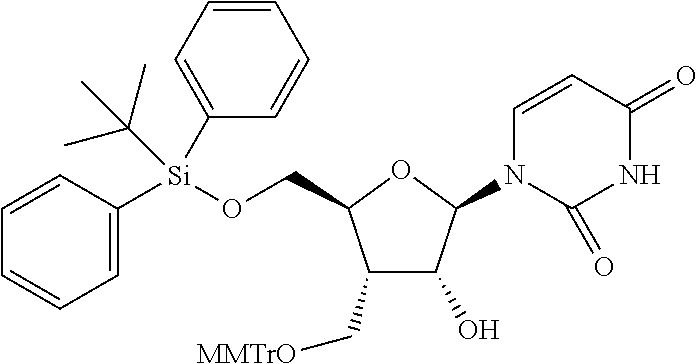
C1(C[MMTrO])C(O)C(N2C=CC(=O)NC2=O)OC1CO[Si](C1=CC=CC=C1)(C1=CC=CC=C1)C(C)(C)C
